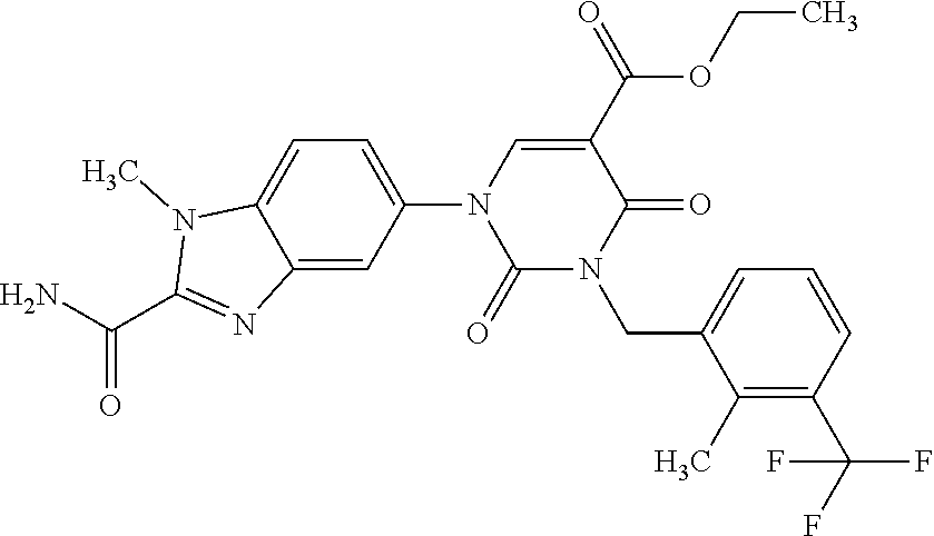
C12=CC(N3C(=O)N(CC4=CC=CC(C(F)(F)F)=C4C)C(=O)C(C(=O)OCC)=C3)=CC=C1N(C)C(C(N)=O)=N2
